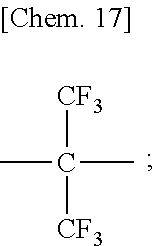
CC([CF3])([CF3])C
